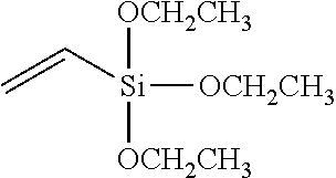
[OCH2CH3][Si]([OCH2CH3])([OCH2CH3])C=C
